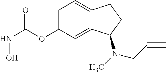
C12=CC=C(OC(NO)=O)C=C1C(N(C)CC#C)CC2
